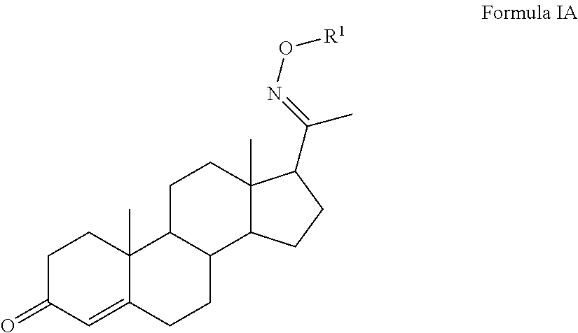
C1C(=O)C=C2C(C)(C1)C1C(CC2)C2C(C)(CC1)C(C(=NO[R1])C)CC2
